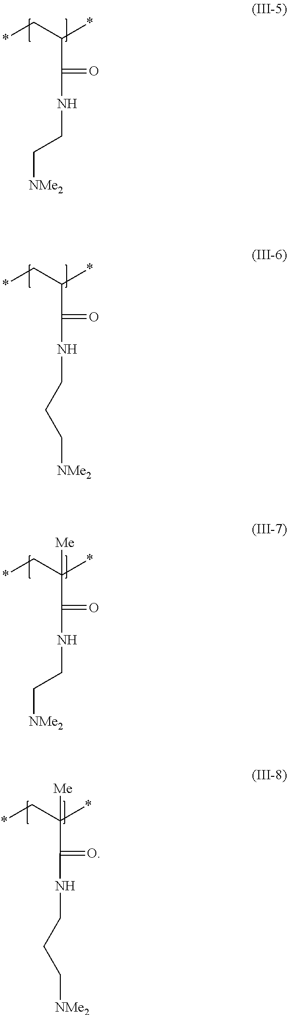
*CC(*)C(=O)NCC[NMe2].*CC(*)C(=O)NCCC[NMe2].*CC(*)(C(=O)NCC[NMe2])[Me].*CC(*)(C(=O)NCCC[NMe2])[Me]
